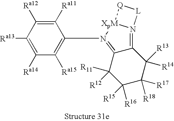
C1([Ra11])=C([Ra12])C([Ra13])=C([Ra14])C([Ra15])=C1N1=C2C(=N3[XpM]1[Q][L]3)C([R13])([R14])C([R18])([R17])C([R16])([R15])C2([R11])[R12]
